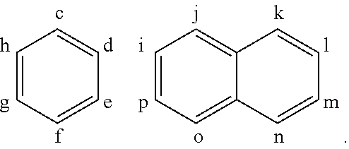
C1=CC=CC=C1.C1=CC=C2C(=C1)C=CC=C2
